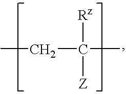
CCC([Rz])(C)[Z]
